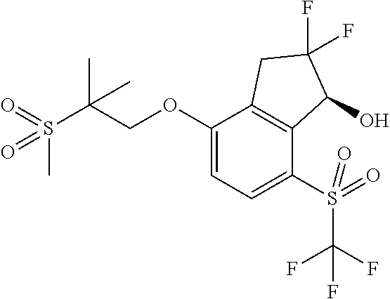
C1(OCC(S(=O)(C)=O)(C)C)=CC=C(S(=O)(C(F)(F)F)=O)C2=C1CC(F)(F)C2O
